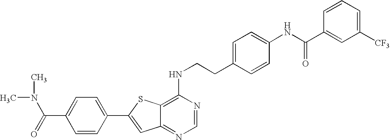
C1=CC(C2=CC3=NC=NC(NCCC4=CC=C(NC(C5=CC([CF3])=CC=C5)=O)C=C4)=C3S2)=CC=C1C(N(C)C)=O
